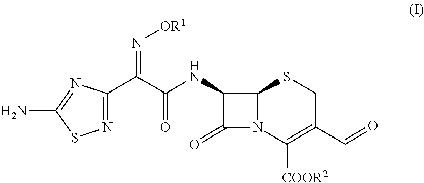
N1=C(C(C(NC2C(=O)N3C2SCC(C=O)=C3[COOR2])=O)=N[OR1])N=C(N)S1
